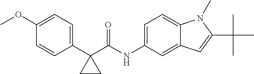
C1(OC)=CC=C(C2(C(NC3=CC=C4C(=C3)C=C(C(C)(C)C)N4C)=O)CC2)C=C1
